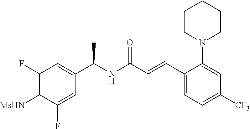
C1(F)=C([MsHN])C(F)=CC(C(NC(C=CC2=CC=C([CF3])C=C2N2CCCCC2)=O)C)=C1
